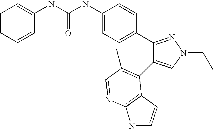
C(NC1=CC=C(C2=NN(CC)C=C2C2=C(C)C=NC3=C2C=CN3)C=C1)(=O)NC1=CC=CC=C1
